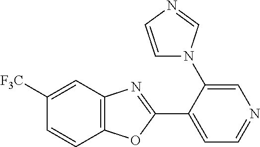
C1=C(N2C=CN=C2)C(C2=NC3=C(O2)C=CC([F3C])=C3)=CC=N1
